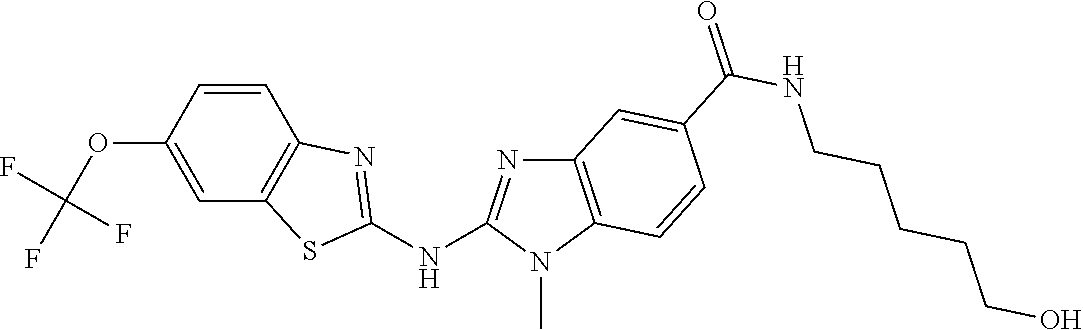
C1(OC(F)(F)F)=CC2=C(C=C1)N=C(NC1=NC3=C(N1C)C=CC(C(NCCCCCO)=O)=C3)S2
